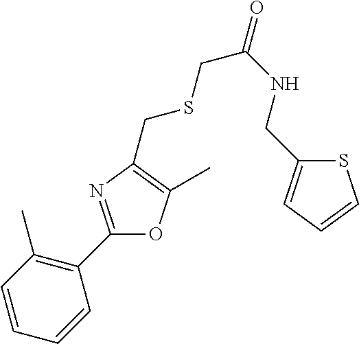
C1=CC=CC(C2=NC(CSCC(=O)NCC3=CC=CS3)=C(C)O2)=C1C
